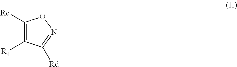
C1([Rc])=C([R4])C([Rd])=NO1
